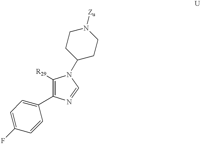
C1([R29])=C(C2=CC=C(F)C=C2)N=CN1C1CCN([Zu])CC1
